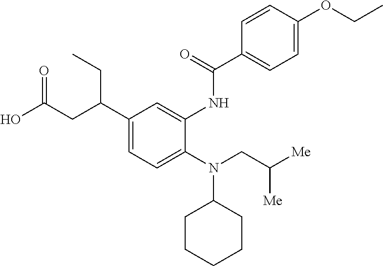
N(C1CCCCC1)(CC([Me])[Me])C1=CC=C(C(CC(O)=O)CC)C=C1NC(=O)C1=CC=C(OCC)C=C1
